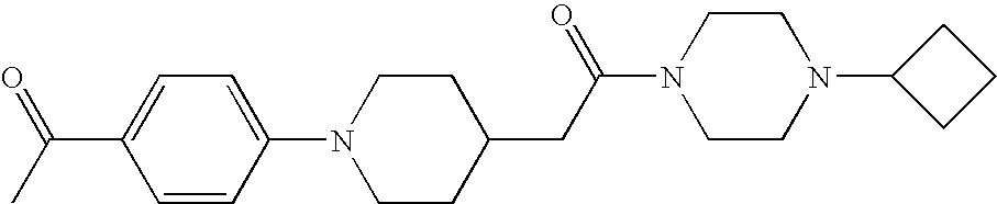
C1CC(CC(N2CCN(C3CCC3)CC2)=O)CCN1C1=CC=C(C(=O)C)C=C1
